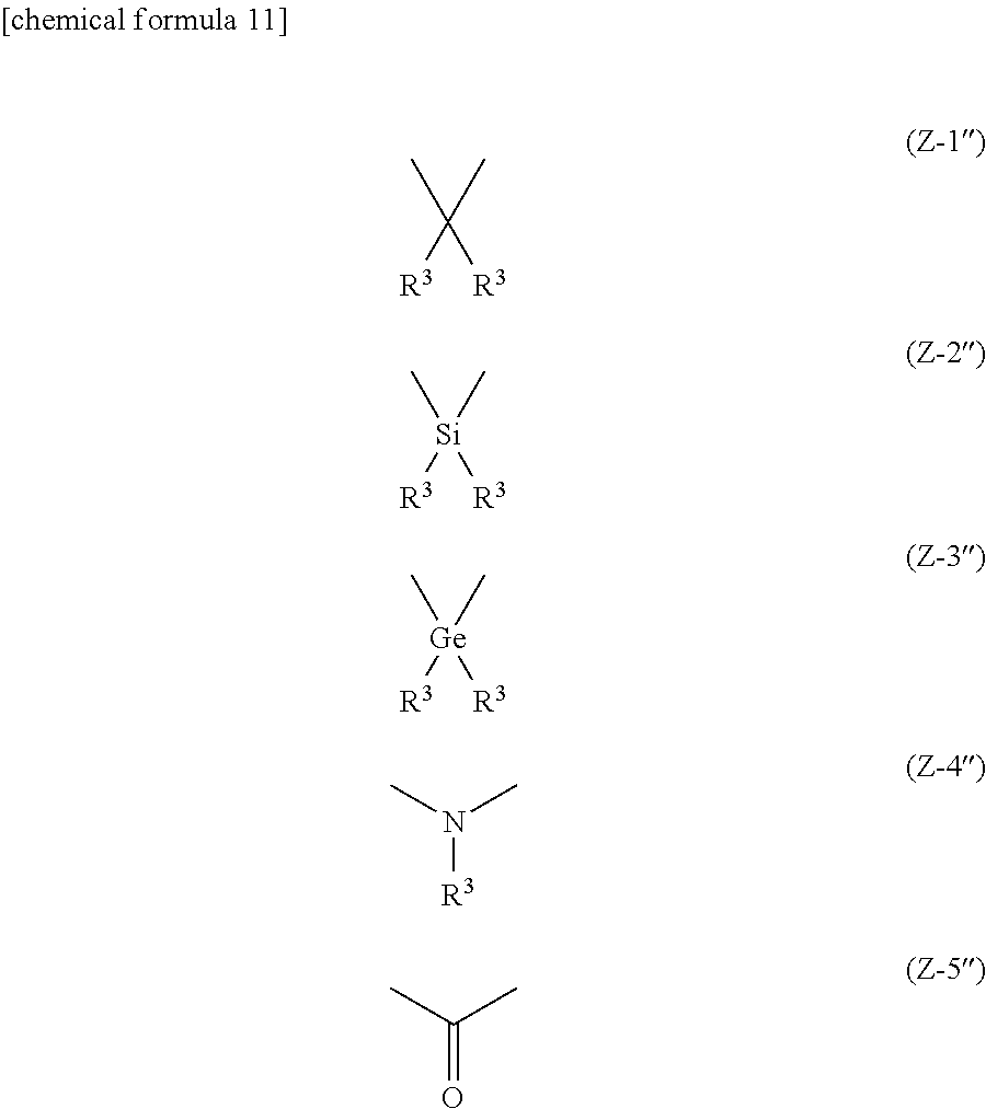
CC([R3])(C)[R3].C[Si]([R3])(C)[R3].C[Ge]([R3])(C)[R3].CN([R3])C.CC(=O)C
